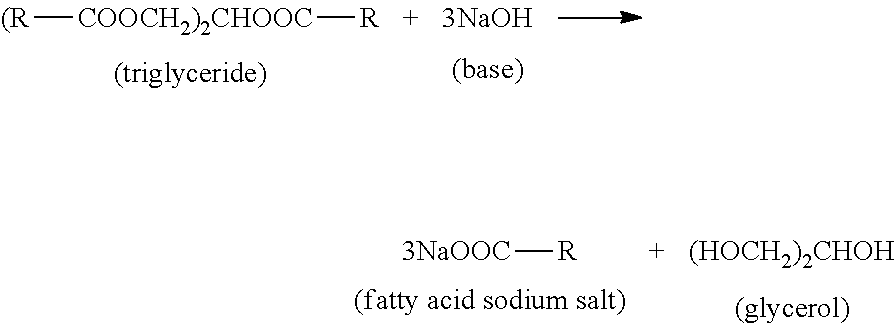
[(R][COOCH2)2CHOOC][R].[R][3NaOOC].[(HOCH2)2CHOH]
